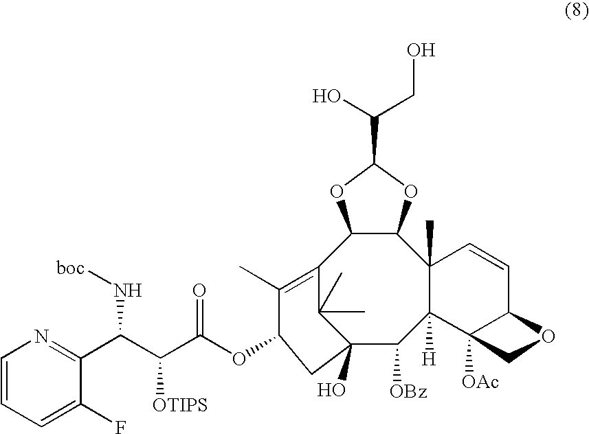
C1=CC=C(F)C(C(C(C(OC2C(C)=C3C4C(C5(C)C([H])(C([OBz])C(O)(C3(C)C)C2)C2([OAc])C(C=C5)OC2)OC(C(CO)O)O4)=O)[OTIPS])N[boc])=N1
